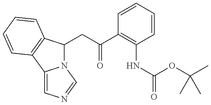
N12C(CC(=O)C3=C(NC(OC(C)(C)C)=O)C=CC=C3)C3=C(C1=CN=C2)C=CC=C3
